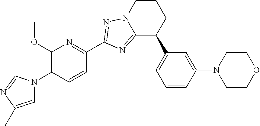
C1(OC)=C(N2C=C(C)N=C2)C=CC(C2=NN3C(=N2)C(C2=CC=CC(N4CCOCC4)=C2)CCC3)=N1
